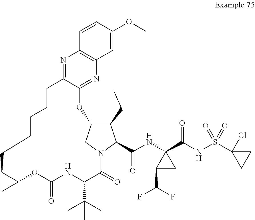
C1=CC(OC)=CC2=C1N=C1C(=N2)OC2C(CC)C(C(NC3(C(NS(C4(Cl)CC4)(=O)=O)=O)C(C(F)F)C3)=O)N(C2)C(=O)C(C(C)(C)C)NC(=O)OC2C(CCCCC1)C2
